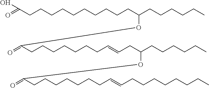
O=C(CCCCCCCCCCC(CCCCCC)OC(CCCCCCCC=CCC(CCCCCC)OC(CCCCCCCC=CCCCCCCCC)=O)=O)O
